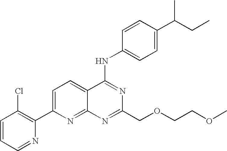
C1=CC=NC(C2=CC=C3C(=N2)N=C(COCCOC)N=C3NC2=CC=C(C(CC)C)C=C2)=C1Cl
